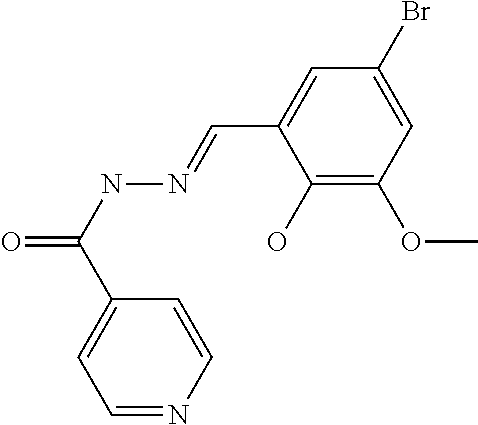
C1=NC=CC(C(=O)NN=CC2=CC(Br)=CC(OC)=C2O)=C1
